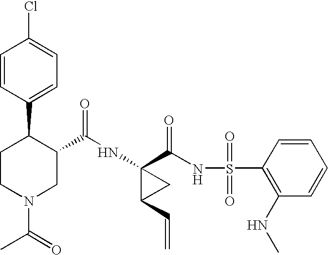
N(C1(C(NS(C2=C(NC)C=CC=C2)(=O)=O)=O)C(C=C)C1)C(=O)C1C(C2=CC=C(Cl)C=C2)CCN(C(=O)C)C1
